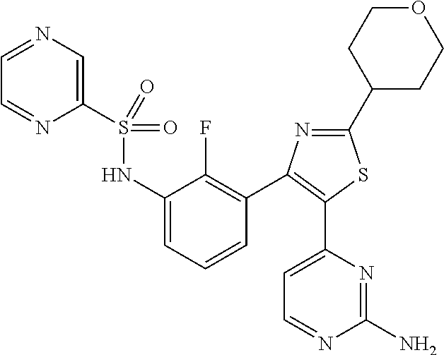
C1(S(NC2=CC=CC(C3=C(C4=CC=NC(N)=N4)SC(C4CCOCC4)=N3)=C2F)(=O)=O)=CN=CC=N1
